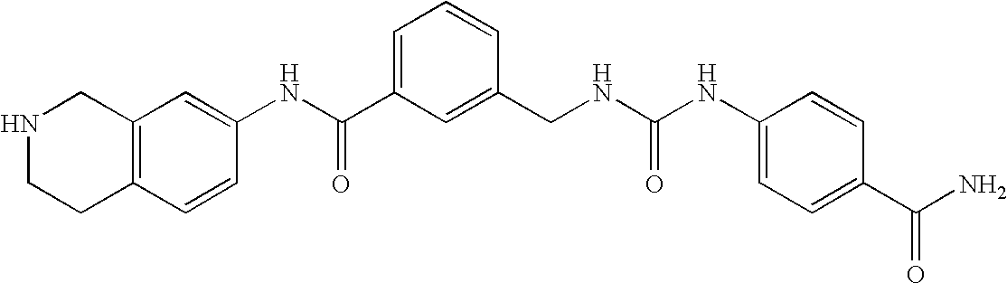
C1=C(NC(C2=CC=CC(CNC(NC3=CC=C(C(=O)N)C=C3)=O)=C2)=O)C=CC2=C1CNCC2
